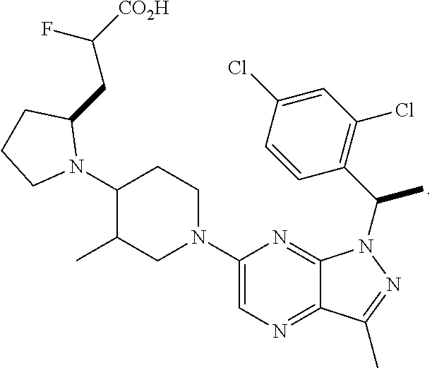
C1(N2C(CC([CO2H])F)CCC2)C(C)CN(C2=CN=C3C(=N2)N(C(C)C2=C(Cl)C=C(Cl)C=C2)N=C3C)CC1
